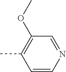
C1=CN=CC(OC)=C1C
